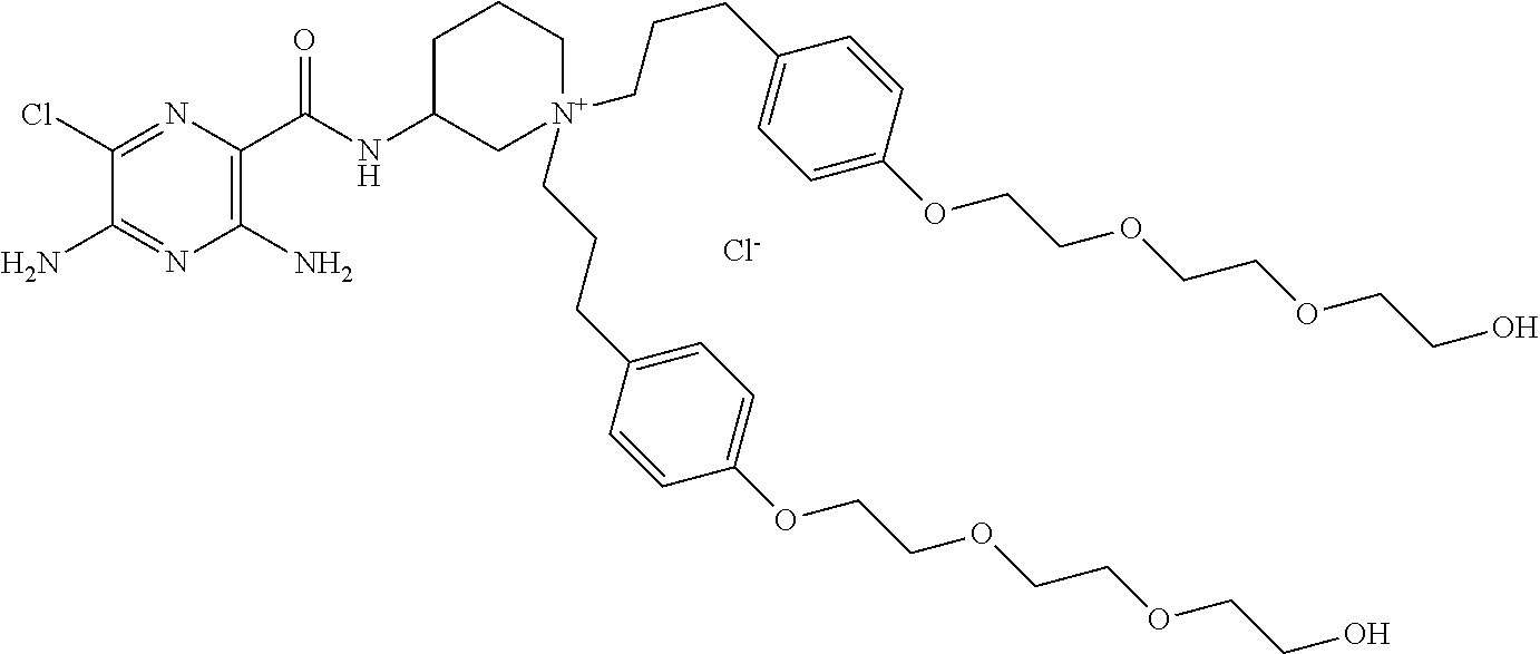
C1(N)=C(C(NC2C[N+](CCCC3=CC=C(OCCOCCOCCO)C=C3)(CCCC3=CC=C(OCCOCCOCCO)C=C3)CCC2)=O)N=C(Cl)C(N)=N1.[Cl-]
